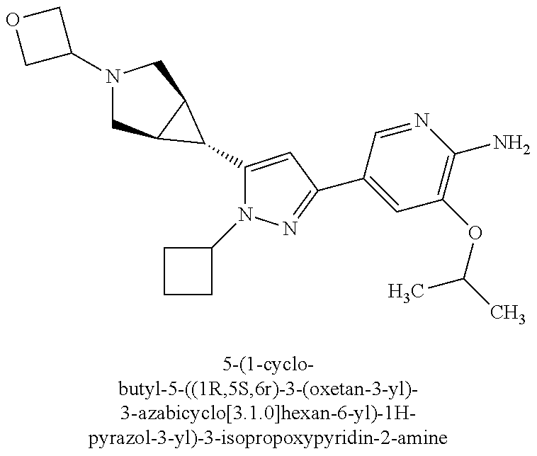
N1(C2COC2)CC2C(C1)C2C1=CC(C2=CC(OC(C)C)=C(N)N=C2)=NN1C1CCC1
